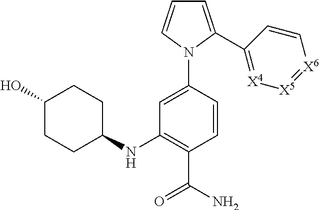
C1=C(C2=[X4][X5]=[X6]C=C2)N(C2=CC(NC3CCC(O)CC3)=C(C(N)=O)C=C2)C=C1
